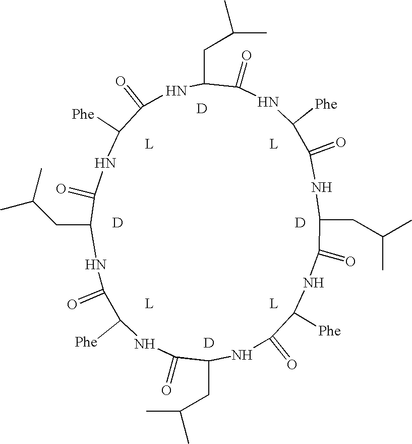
N1C(=O)C([Phe])NC(=O)C(CC(C)C)NC(=O)C([Phe])NC(=O)C(CC(C)C)NC(=O)C([Phe])NC(=O)C(CC(C)C)NC(=O)C([Phe])NC(=O)C1CC(C)C.[D].[D].[D].[D]
